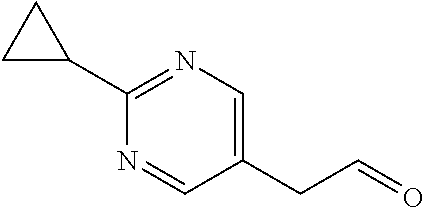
C1(C2CC2)=NC=C(CC=O)C=N1
